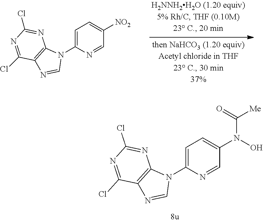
C1=C(N2C3=C(N=C2)C(Cl)=NC(Cl)=N3)N=CC([NO2])=C1.C1=C(N2C3=C(N=C2)C(Cl)=NC(Cl)=N3)N=CC(N(O)C(=O)[Me])=C1
